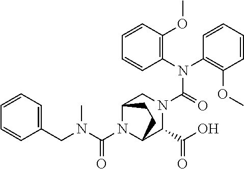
N(C(=O)N1CC2N(C(N(CC3=CC=CC=C3)C)=O)C(C1C(O)=O)CC2)(C1=C(OC)C=CC=C1)C1=C(OC)C=CC=C1
